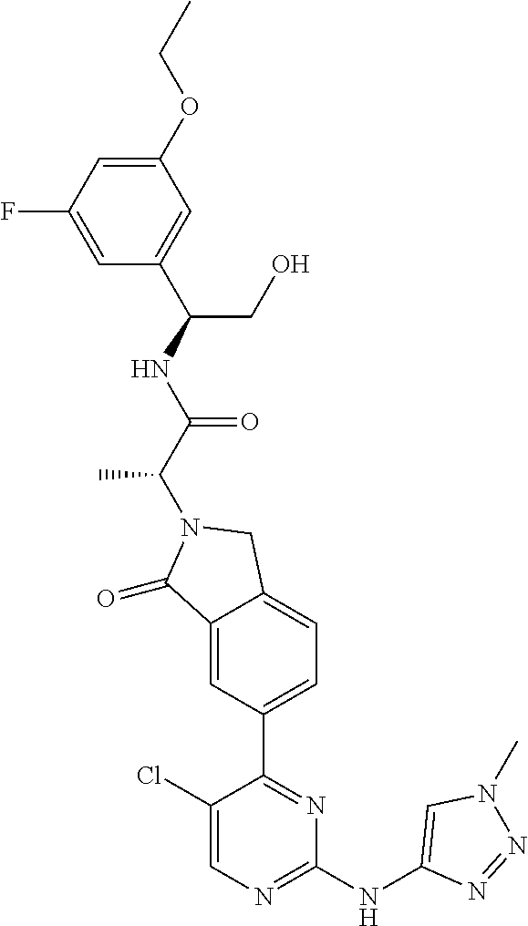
C1(=O)C2=CC(C3=NC(NC4=CN(C)N=N4)=NC=C3Cl)=CC=C2CN1C(C(NC(C1=CC(OCC)=CC(F)=C1)CO)=O)C
